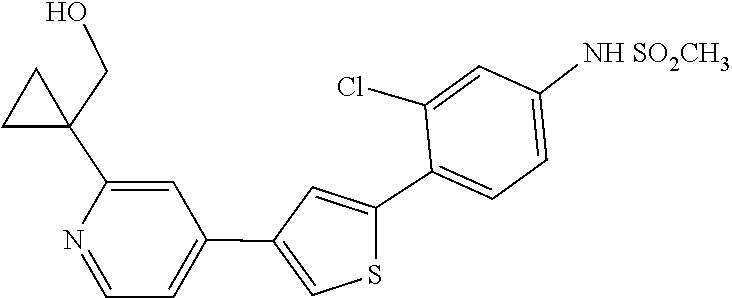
C1=NC(C2(CO)CC2)=CC(C2=CSC(C3=CC=C([NH SO2CH3])C=C3Cl)=C2)=C1
